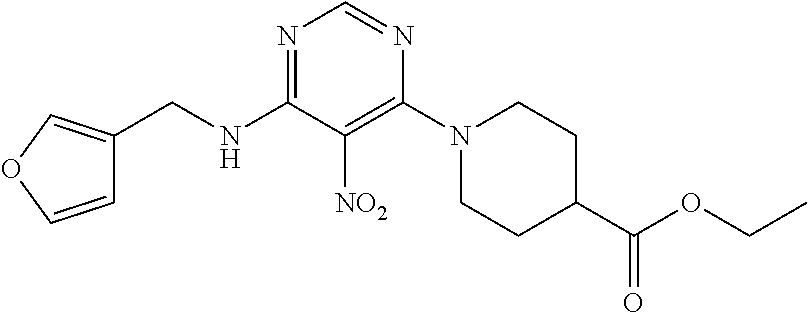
N1=C(NCC2=COC=C2)C([NO2])=C(N2CCC(C(OCC)=O)CC2)N=C1
